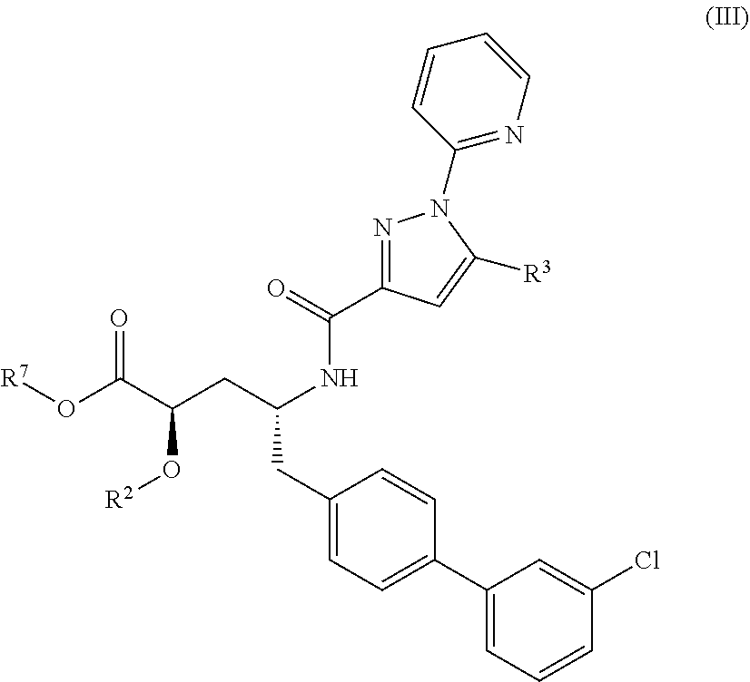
O=C(C(CC(NC(C1=NN(C2=NC=CC=C2)C([R3])=C1)=O)CC1=CC=C(C2=CC=CC(Cl)=C2)C=C1)O[R2])O[R7]
